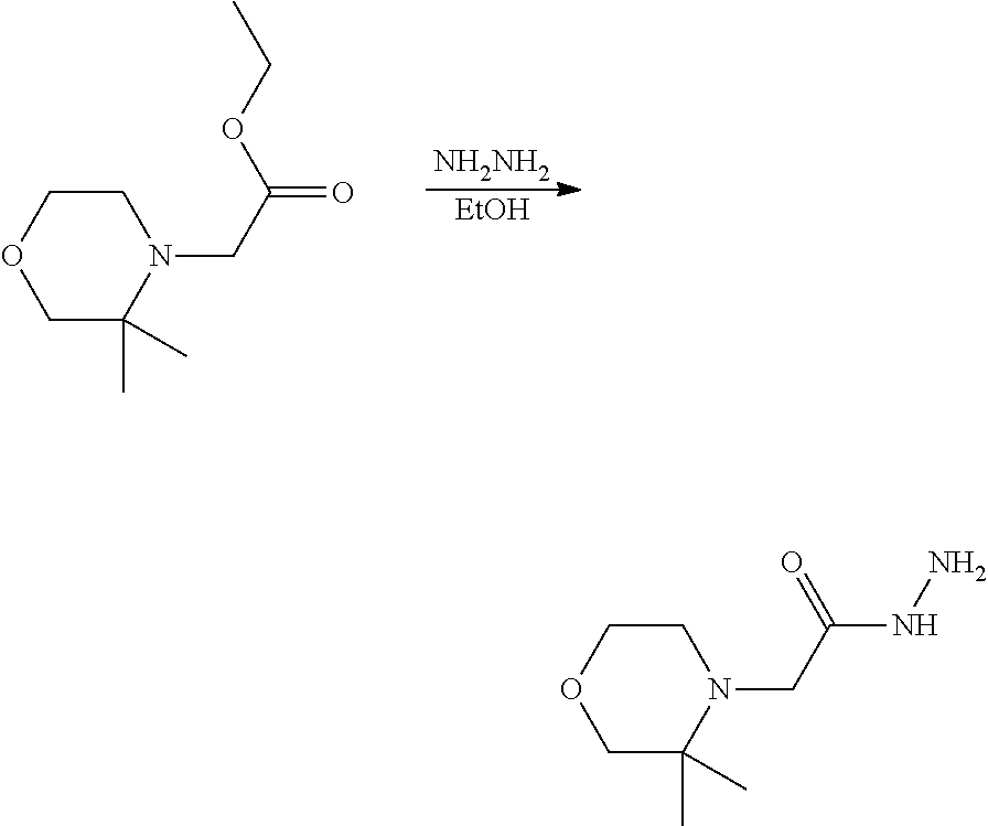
[EtOH].[NH2NH2].C(OC(CN1CCOCC1(C)C)=O)C.NNC(CN1CCOCC1(C)C)=O
